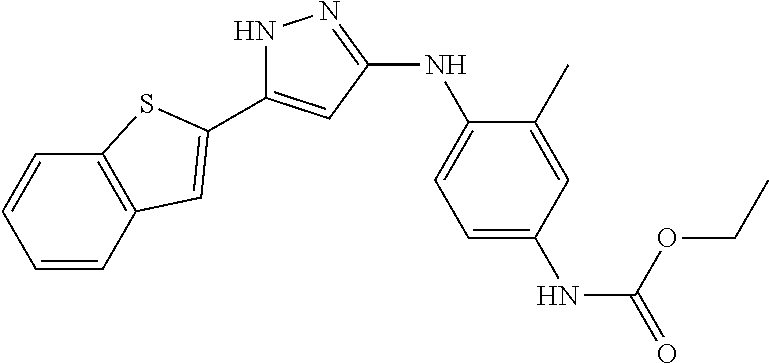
N1C(C2=CC3=C(C=CC=C3)S2)=CC(NC2=CC=C(NC(=O)OCC)C=C2C)=N1
